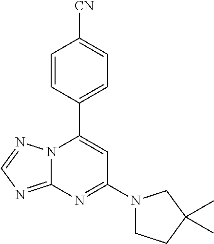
C12=NC=NN1C(C1=CC=C([CN])C=C1)=CC(N1CCC(C)(C)C1)=N2
